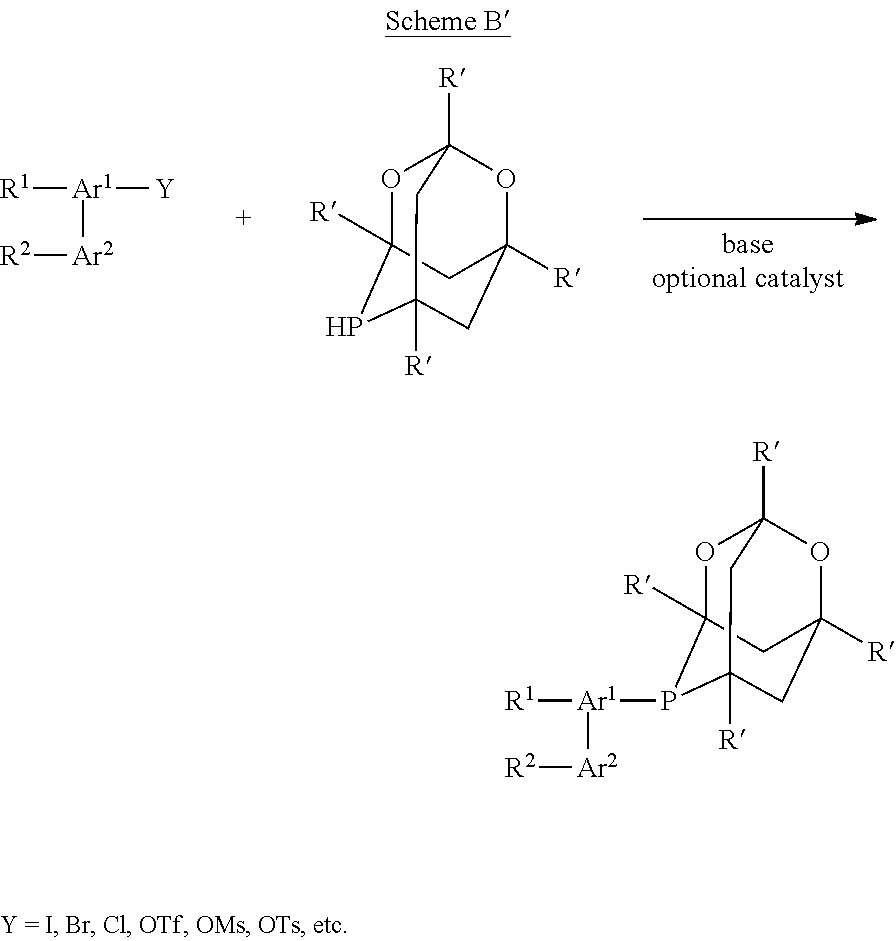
O1C2([R])CC3([R])OC1([R])CC([R])(C3)P2[Ar1]([R1])[Ar2][R2].[R1][Ar1]([Y])[Ar2][R2].O1C2([R])CC3([R])OC1([R])CC([R])(C3)P2
